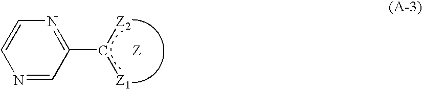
N1=CC(C([Z2])[Z1])=NC=C1.[Z]
